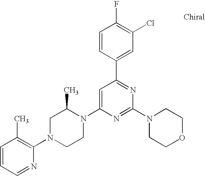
C1=CC=NC(N2CCN(C3=CC(C4=CC(Cl)=C(F)C=C4)=NC(N4CCOCC4)=N3)C(C)C2)=C1C
